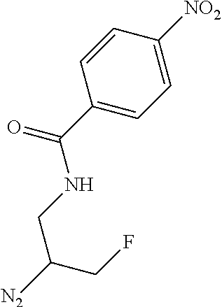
C1(C(=O)NCC([N2])CF)=CC=C([NO2])C=C1
